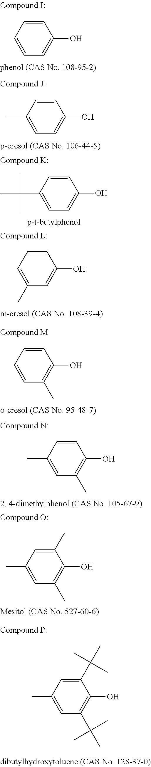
C1=CC=CC=C1O.C1=CC(O)=CC=C1C.C1=CC(O)=CC=C1C(C)(C)C.C1=CC(O)=CC(C)=C1.C1=CC(O)=C(C)C=C1.C1=CC(O)=C(C)C=C1C.C1=C(C)C(O)=C(C)C=C1C.CC1=CC(C(C)(C)C)=C(O)C(C(C)(C)C)=C1
